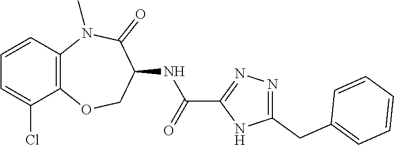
C12=C(N(C)C(=O)C(NC(C3=NN=C(CC4=CC=CC=C4)N3)=O)CO1)C=CC=C2Cl
